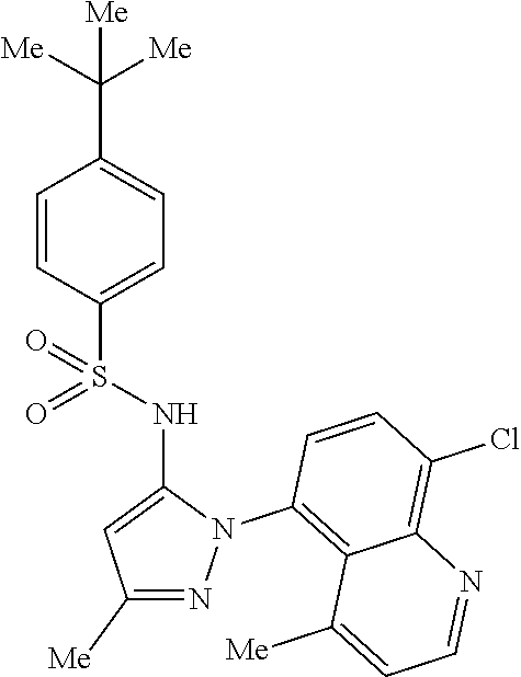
C1=CC(S(NC2=CC([Me])=NN2C2=C3C(=C(Cl)C=C2)N=CC=C3[Me])(=O)=O)=CC=C1C([Me])([Me])[Me]
